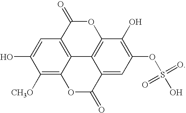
C1([CH3O])=C2C3=C(C=C1O)C(=O)OC1=C3C(=CC(OS(O)(=O)=O)=C1O)C(=O)O2
